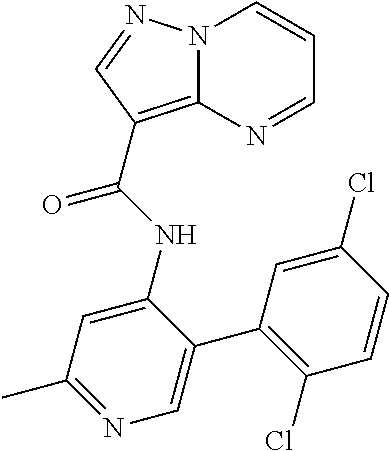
C1(NC(=O)C2=C3N(C=CC=N3)N=C2)=CC(C)=NC=C1C1=C(Cl)C=CC(Cl)=C1
